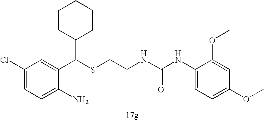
C1=C(N)C(C(SCCNC(NC2=CC=C(OC)C=C2OC)=O)C2CCCCC2)=CC(Cl)=C1
